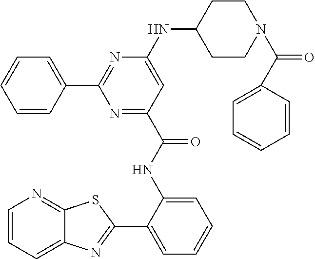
C1=CC=C2C(=N1)SC(C1=CC=CC=C1NC(=O)C1=NC(C3=CC=CC=C3)=NC(NC3CCN(C(C4=CC=CC=C4)=O)CC3)=C1)=N2
